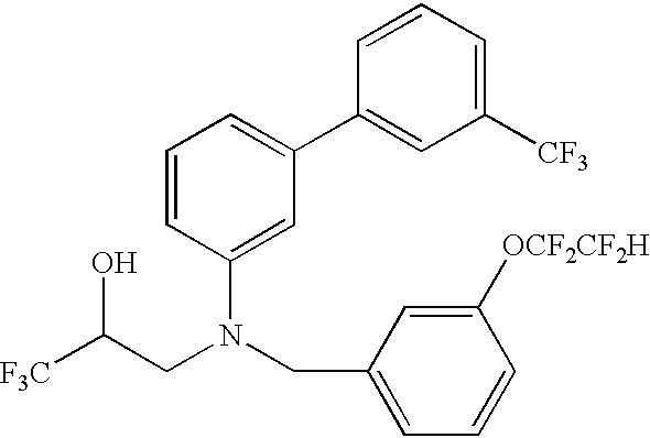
[F3C]C(CN(CC1=CC=CC([OCF2CF2H])=C1)C1=CC(C2=CC([CF3])=CC=C2)=CC=C1)O
